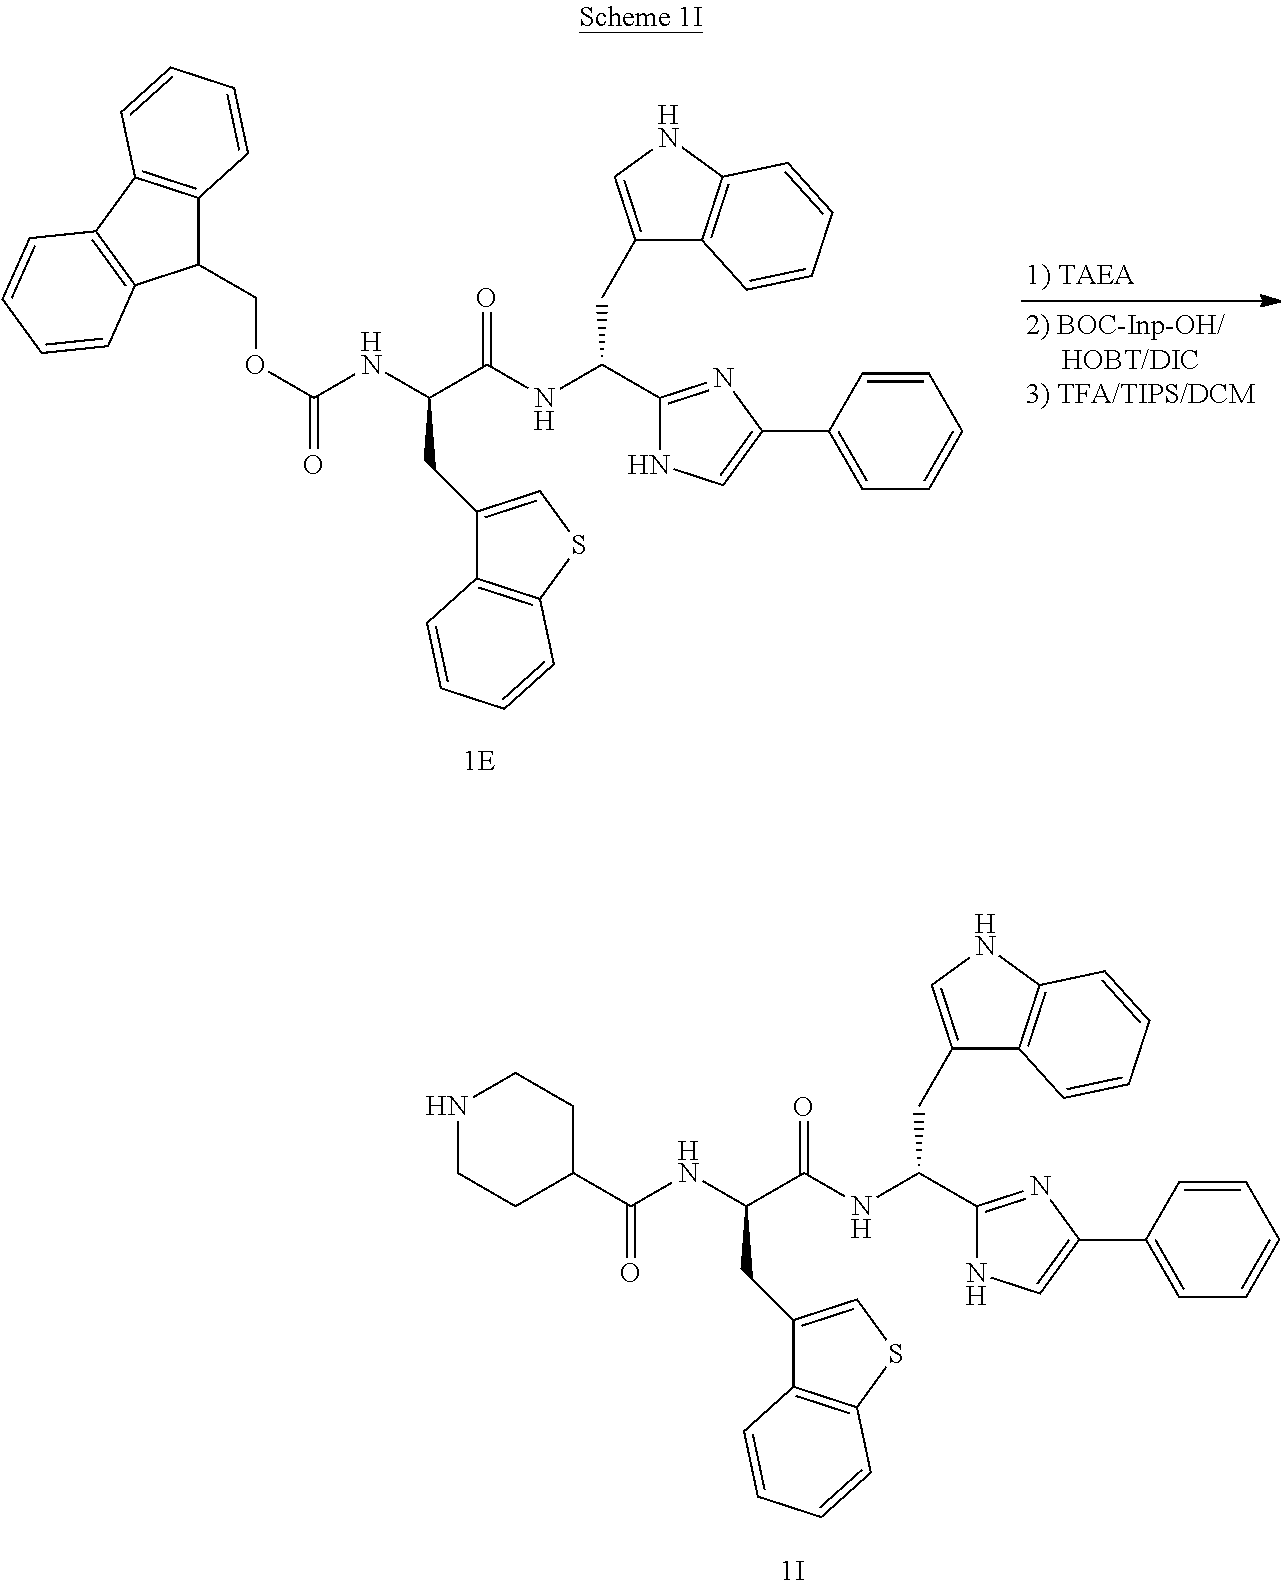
N(C(C1=NC(C2=CC=CC=C2)=CN1)CC1=CNC2=C1C=CC=C2)C(C(NC(OCC1C2=C(C3=C1C=CC=C3)C=CC=C2)=O)CC1=CSC2=C1C=CC=C2)=O.N(C(C1=NC(C2=CC=CC=C2)=CN1)CC1=CNC2=C1C=CC=C2)C(C(NC(C1CCNCC1)=O)CC1=CSC2=C1C=CC=C2)=O
